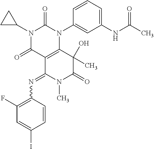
C1(F)=C(N=C2N(C)C(=O)C(C)(O)C3=C2C(=O)N(C2CC2)C(=O)N3C2=CC(NC(C)=O)=CC=C2)C=CC(I)=C1
